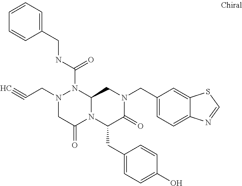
N(C(=O)N1N(CC#C)CC(=O)N2C1CN(CC1=CC=C3C(=C1)SC=N3)C(=O)C2CC1=CC=C(O)C=C1)CC1=CC=CC=C1
